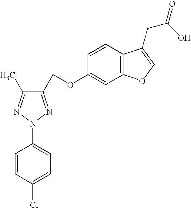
C1(COC2=CC3=C(C=C2)C(CC(O)=O)=CO3)=NN(C2=CC=C(Cl)C=C2)N=C1C
